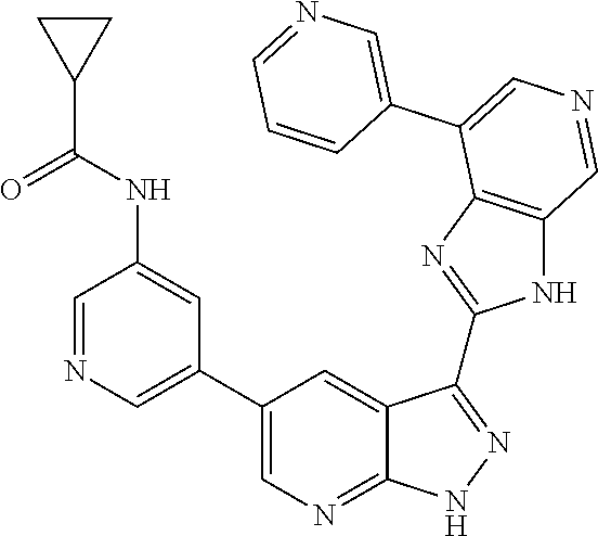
C1=NC=C(C2=CN=C3C(=C2)C(C2=NC4=C(N2)C=NC=C4C2=CN=CC=C2)=NN3)C=C1NC(C1CC1)=O
